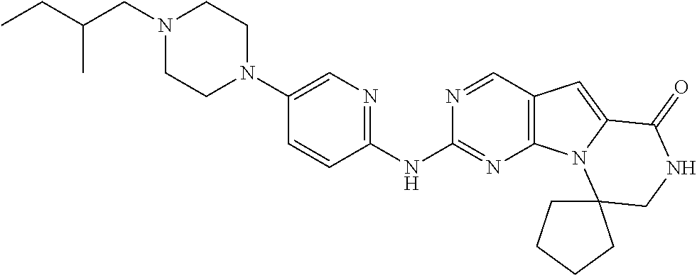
N1(CC(CC)C)CCN(C2=CN=C(NC3=NC4=C(C=N3)C=C3N4C4(CNC3=O)CCCC4)C=C2)CC1
